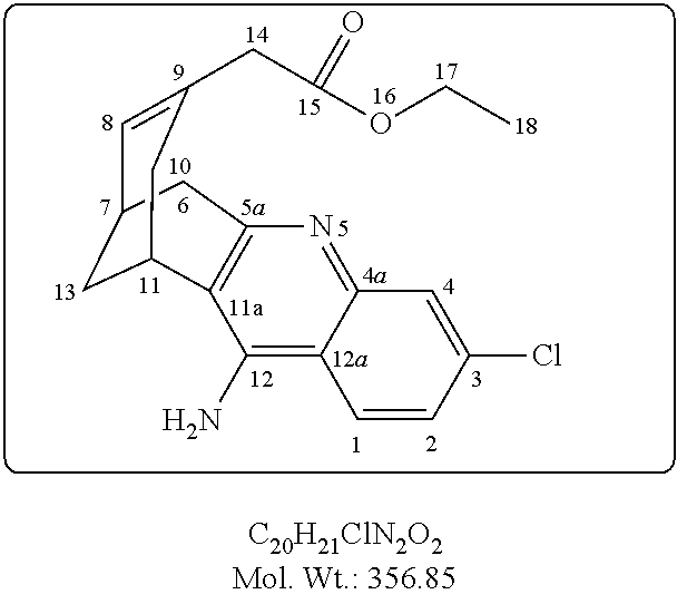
C1=C(CC(OCC)=O)CC2CC1CC1=C2C(N)=C2C(=N1)C=C(Cl)C=C2
